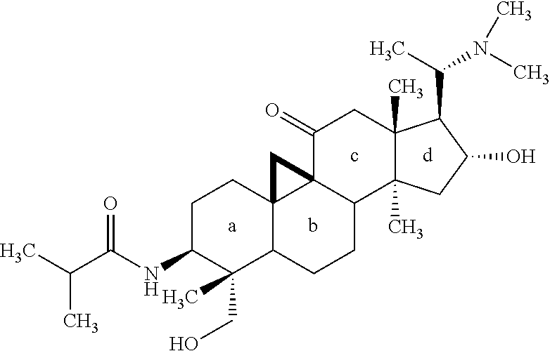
C(C1C2(C)C(C)(CC1O)C1C3(C(=O)C2)C2(C(CC1)C(CO)(C)C(NC(C(C)C)=O)CC2)C3)(N(C)C)C
